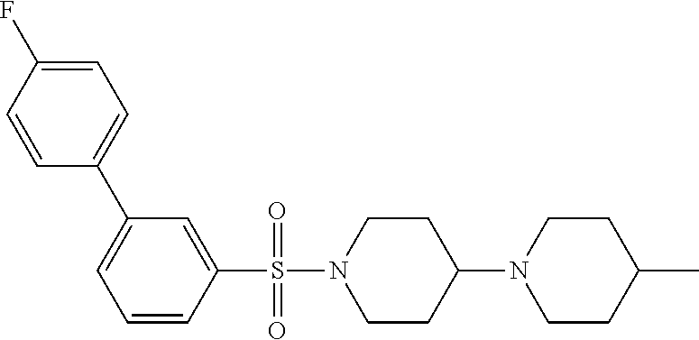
C1(C2=CC=C(F)C=C2)=CC=CC(S(N2CCC(N3CCC(C)CC3)CC2)(=O)=O)=C1
